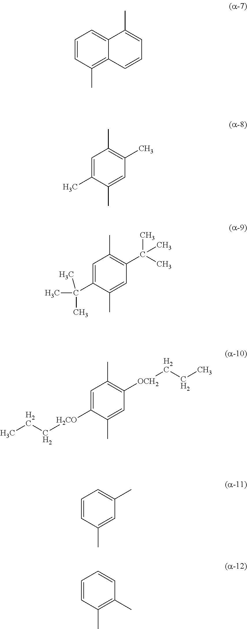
C1=CC(C)=C2C(=C1)C(C)=CC=C2.C1=C(C)C(C)=CC(C)=C1C.C1=C(C(C)(C)C)C(C)=CC(C(C)(C)C)=C1C.C1=C([H2CO]CCC)C(C)=CC([OCH2]CCC)=C1C.C1=CC(C)=CC(C)=C1.C1=CC(C)=C(C)C=C1
